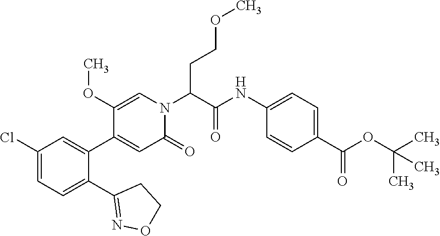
C1(Cl)=CC=C(C2=NOCC2)C(C2=CC(=O)N(C(C(NC3=CC=C(C(OC(C)(C)C)=O)C=C3)=O)CCOC)C=C2OC)=C1
